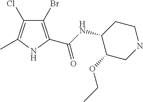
C1CC(NC(=O)C2=C(Br)C(Cl)=C(C)N2)C(OCC)CN1
